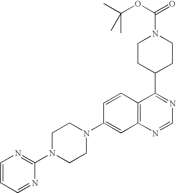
C12=C(N=CN=C1C1CCN(C(OC(C)(C)C)=O)CC1)C=C(N1CCN(C3=NC=CC=N3)CC1)C=C2
